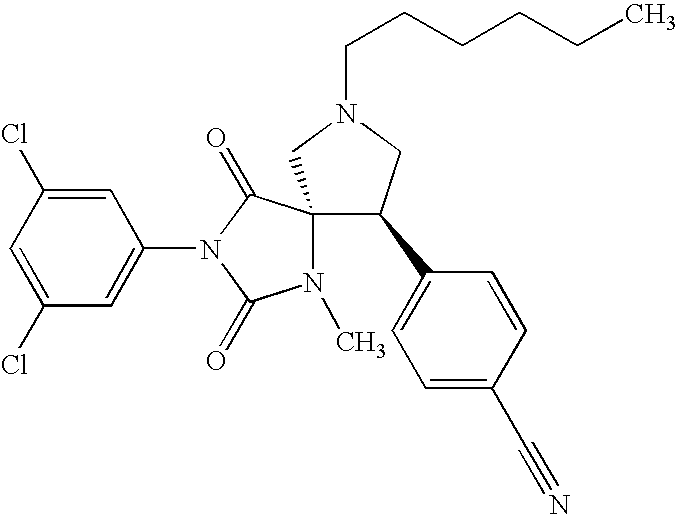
C1(Cl)=CC(Cl)=CC(N2C(=O)N(C)C3(C2=O)C(C2=CC=C(C#N)C=C2)CN(CCCCCC)C3)=C1
